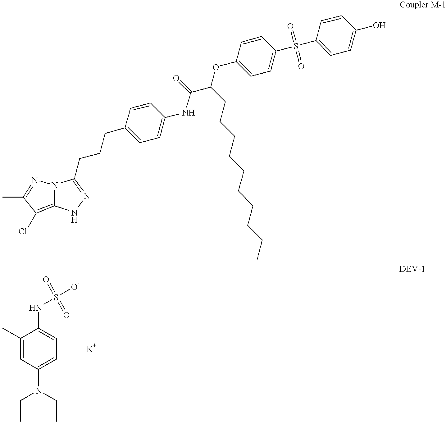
N12N=C(C)C(Cl)=C1NN=C2CCCC1=CC=C(NC(C(CCCCCCCCCC)OC2=CC=C(S(C3=CC=C(O)C=C3)(=O)=O)C=C2)=O)C=C1.C1(C)=CC(N(CC)CC)=CC=C1NS([O-])(=O)=O.[K]
